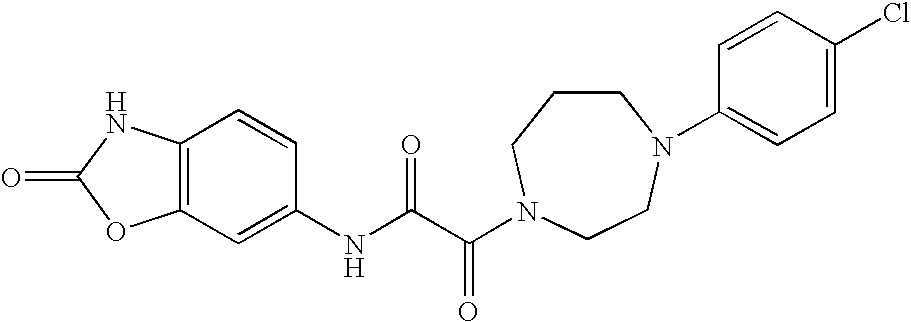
C12=C(C=C(NC(C(=O)N3CCN(C4=CC=C(Cl)C=C4)CCC3)=O)C=C1)OC(=O)N2
